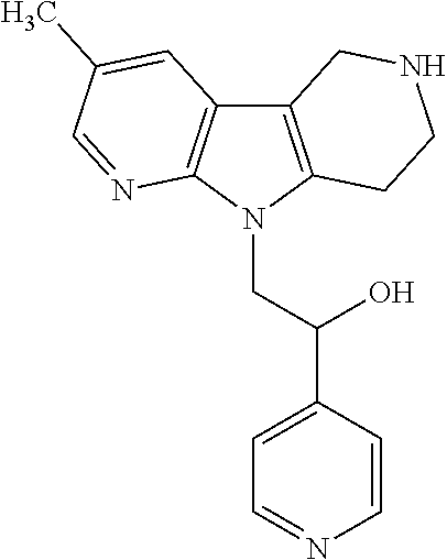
C12=C(N(CC(C3=CC=NC=C3)O)C3=C1C=C(C)C=N3)CCNC2
